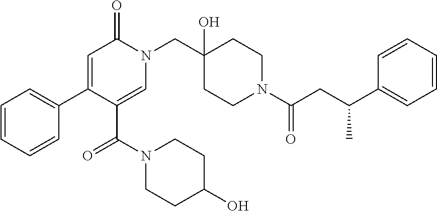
N1(CC2(O)CCN(C(=O)CC(C3=CC=CC=C3)C)CC2)C(=O)C=C(C2=CC=CC=C2)C(C(N2CCC(O)CC2)=O)=C1
